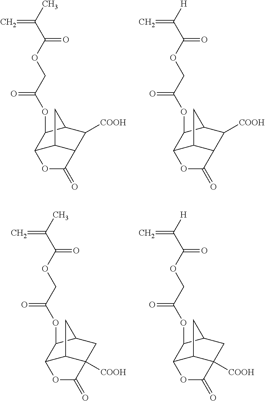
C12C3C(C([COOH])C(C3)C1OC(COC(C(C)=C)=O)=O)C(=O)O2.C12C3C(C([COOH])C(C3)C1OC(COC(C([H])=C)=O)=O)C(=O)O2.C12C3C([COOH])(CC(C3)C1OC(COC(C(C)=C)=O)=O)C(=O)O2.C12C3C([COOH])(CC(C3)C1OC(COC(C([H])=C)=O)=O)C(=O)O2
